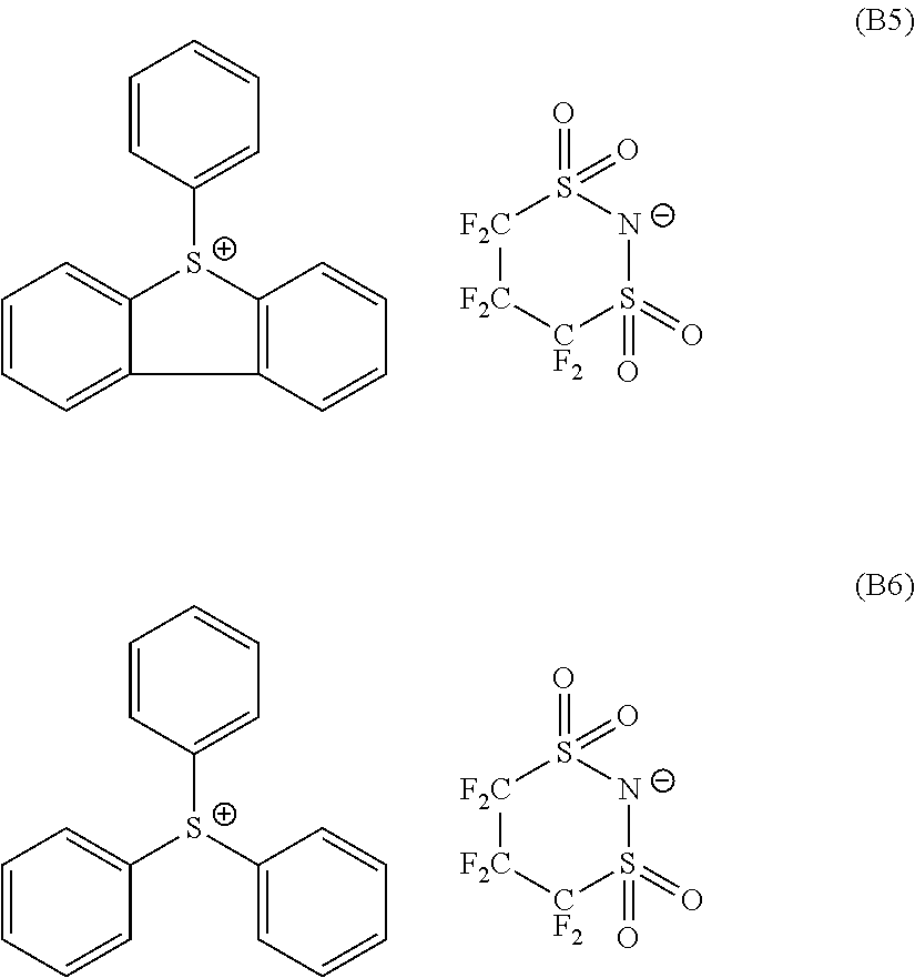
C1=CC([S+]2C3=C(C4=CC=CC=C24)C=CC=C3)=CC=C1.[F2C]1[F2C][CF2]S(=O)(=O)[N-]S1(=O)=O.C1=CC([S+](C2=CC=CC=C2)C2=CC=CC=C2)=CC=C1.[F2C]1[F2C][CF2]S(=O)(=O)[N-]S1(=O)=O
